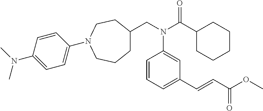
C(N(C(C1CCCCC1)=O)C1=CC(C=CC(=O)OC)=CC=C1)C1CCCN(C2=CC=C(N(C)C)C=C2)CC1
